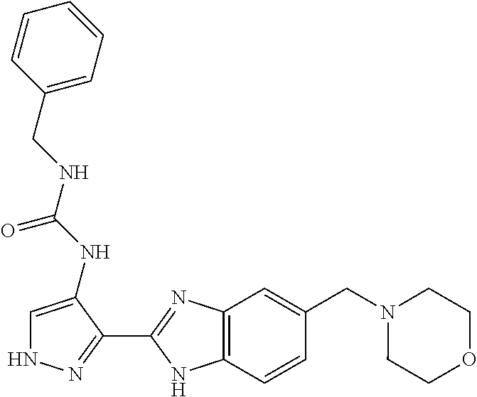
C1=C(NC(NCC2=CC=CC=C2)=O)C(C2=NC3=C(N2)C=CC(CN2CCOCC2)=C3)=NN1
